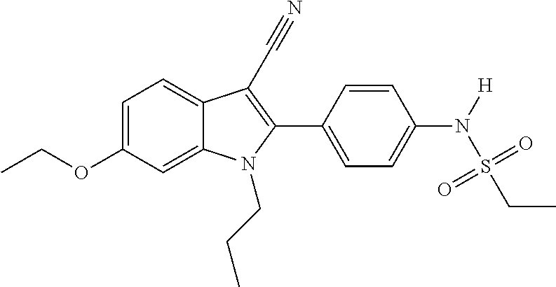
C1=C(OCC)C=C2C(=C1)C(C#N)=C(C1=CC=C(N([H])S(CC)(=O)=O)C=C1)N2CCC
